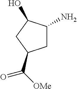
C1(N)CC(C([OMe])=O)CC1O
